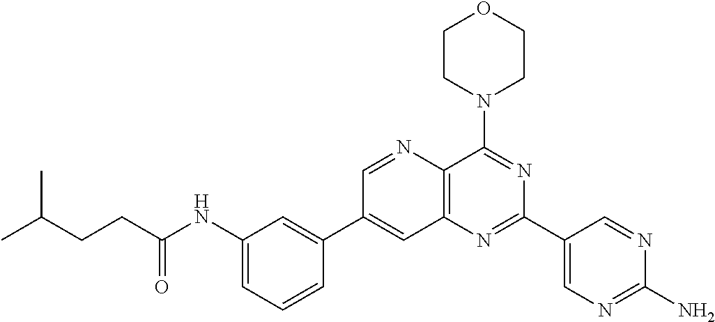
C1(NC(CCC(C)C)=O)=CC=CC(C2=CC3=C(N=C2)C(N2CCOCC2)=NC(C2=CN=C(N)N=C2)=N3)=C1
